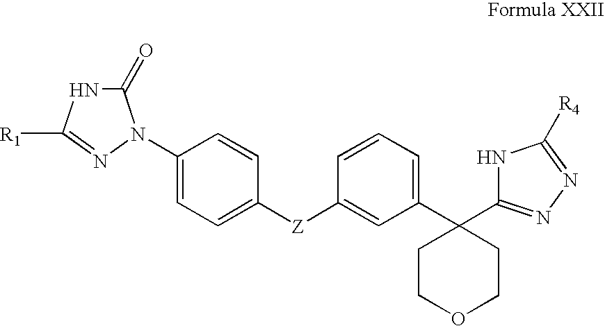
C1(=O)NC([R1])=NN1C1=CC=C([Z]C2=CC(C3(C4=NN=C([R4])N4)CCOCC3)=CC=C2)C=C1
